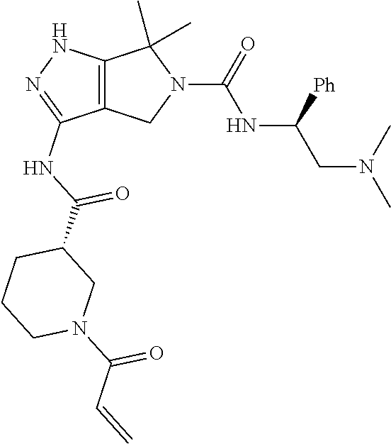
O=C(C1CN(C(=O)C=C)CCC1)NC1=NNC2=C1CN(C(NC([Ph])CN(C)C)=O)C2(C)C
